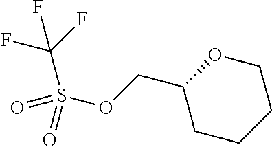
S(OCC1CCCCO1)(=O)(C(F)(F)F)=O
